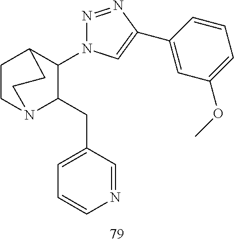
C1CN2C(CC3=CC=CN=C3)C(N3N=NC(C4=CC(OC)=CC=C4)=C3)C1CC2
